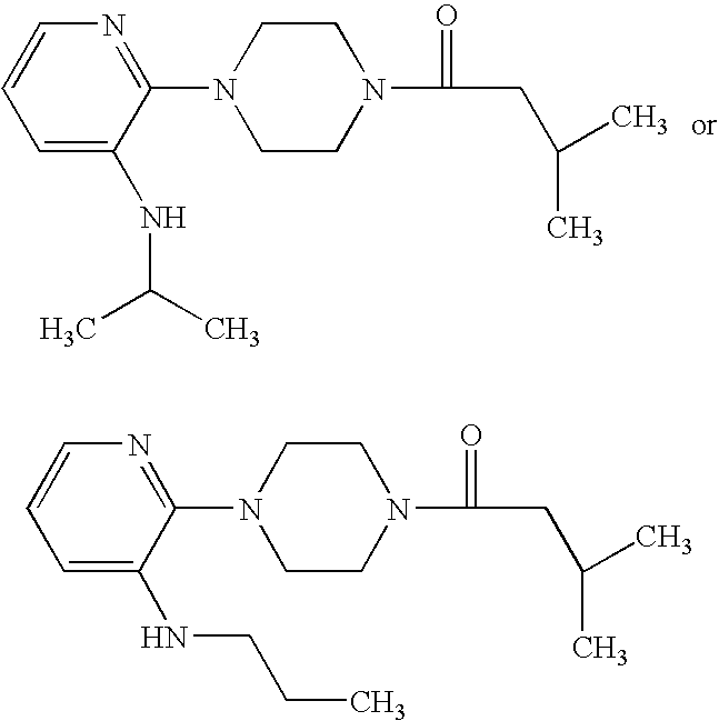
C1=C(NC(C)C)C(N2CCN(C(=O)CC(C)C)CC2)=NC=C1.C1=C(NCCC)C(N2CCN(C(=O)CC(C)C)CC2)=NC=C1
